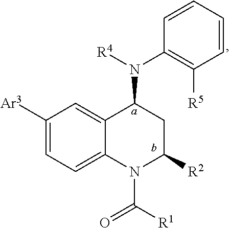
C1([Ar3])=CC=C2C(=C1)C(N([R4])C1=C([R5])C=CC=C1)CC([R2])N2C([R1])=O
